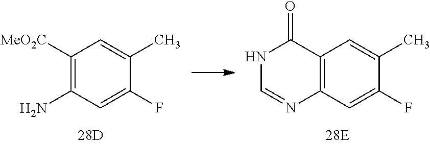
C1([MeO2C])=C(N)C=C(F)C(C)=C1.C12=C(C=C(F)C(C)=C1)N=CNC2=O
